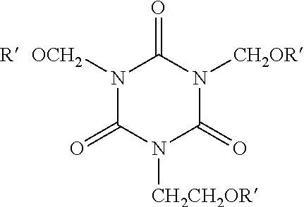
N1([OCH2])C(=O)N([CH2CH2OR])C(=O)N([CH2OR])C1=O
